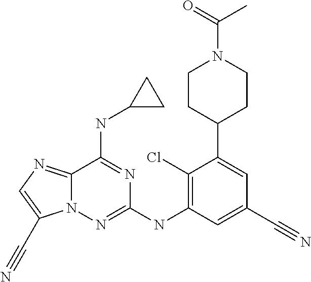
N12C(=NC=C1C#N)C(NC1CC1)=NC(NC1=C(Cl)C(C3CCN(C(C)=O)CC3)=CC(C#N)=C1)=N2
